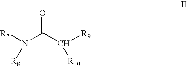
N(C(C([R9])[R10])=O)([R7])[R8]
